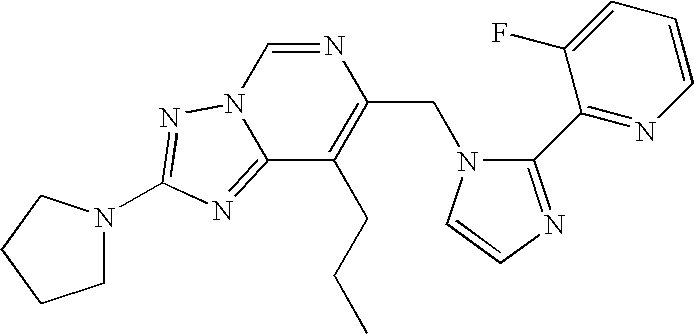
N1=CN2C(=NC(N3CCCC3)=N2)C(CCC)=C1CN1C(C2=NC=CC=C2F)=NC=C1
